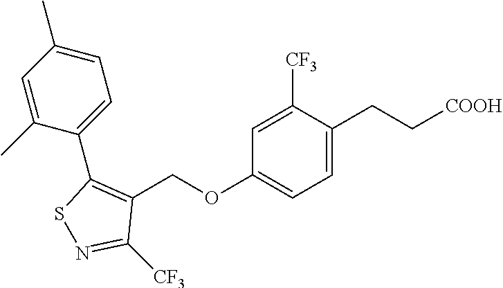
C1(OCC2=C(C3=CC=C(C)C=C3C)SN=C2[CF3])=CC=C(CC[COOH])C([CF3])=C1
